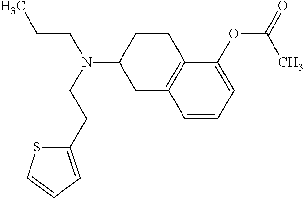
C1(OC(C)=O)=CC=CC2=C1CCC(N(CCC)CCC1=CC=CS1)C2
